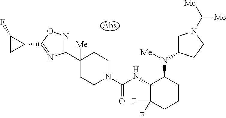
C1(C2([Me])CCN(C(NC3C(F)(F)CCCC3N(C3CN(C([Me])[Me])CC3)[Me])=O)CC2)=NOC(C2CC2F)=N1
